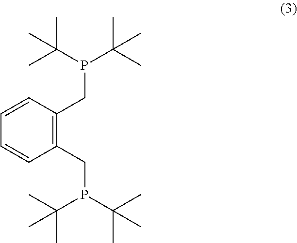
C(C)(C)(P(C(C)(C)C)CC1=C(CP(C(C)(C)C)C(C)(C)C)C=CC=C1)C
